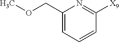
C1(COC)=CC=CC([X9])=N1
